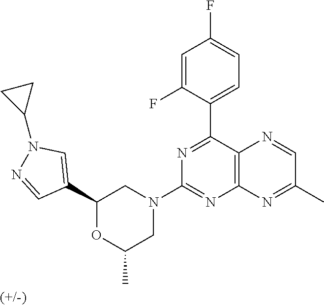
C1(C2=CN(C3CC3)N=C2)OC(C)CN(C2=NC3=C(C(C4=CC=C(F)C=C4F)=N2)N=CC(C)=N3)C1
